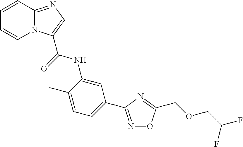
C1=CC2=NC=C(C(NC3=CC(C4=NOC(COCC(F)F)=N4)=CC=C3C)=O)N2C=C1
